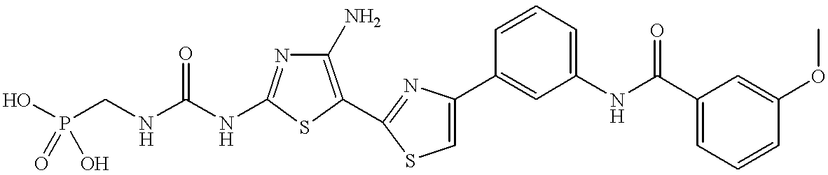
C(NC1=NC(N)=C(C2=NC(C3=CC(NC(C4=CC=CC(OC)=C4)=O)=CC=C3)=CS2)S1)(NCP(O)(O)=O)=O
